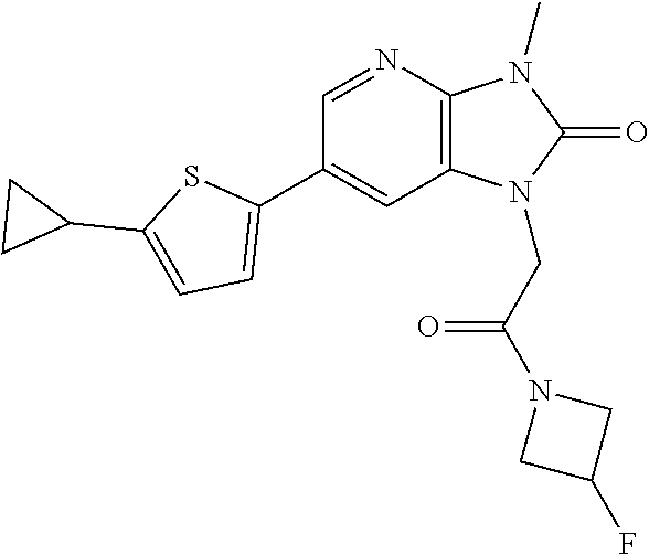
C1(C2=CC=C(C3CC3)S2)=CC2=C(N=C1)N(C)C(=O)N2CC(N1CC(F)C1)=O
